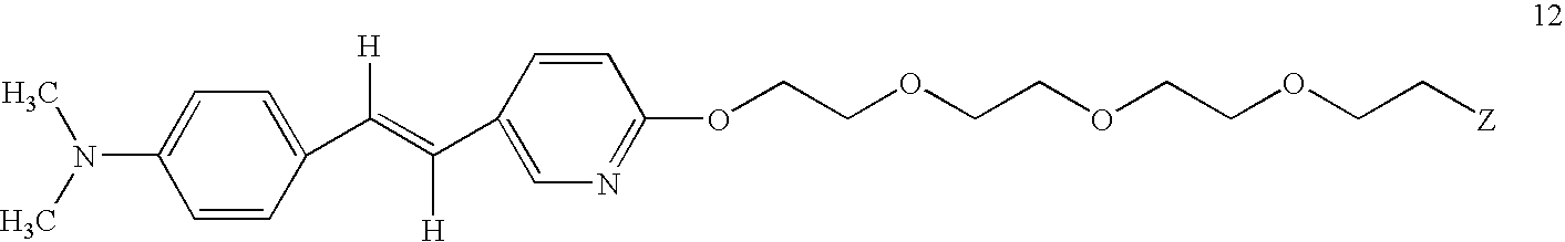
N(C1=CC=C(C(=C([H])C2=CN=C(OCCOCCOCCOCC[Z])C=C2)[H])C=C1)(C)C
